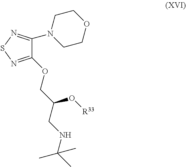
C1(OCC(CNC(C)(C)C)O[R33])=NSN=C1N1CCOCC1
